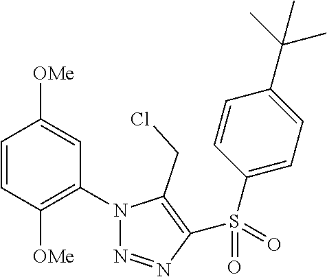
C1=CC([OMe])=C(N2N=NC(S(C3=CC=C(C(C)(C)C)C=C3)(=O)=O)=C2CCl)C=C1[OMe]
